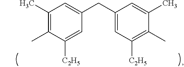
C1=C(CC2=CC([C2H5])=C(C)C(C)=C2)C=C([C2H5])C(C)=C1C
